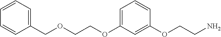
C(OC1=CC=CC(OCCN)=C1)COCC1=CC=CC=C1
